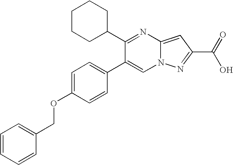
C1=C(C2=CC=C(OCC3=CC=CC=C3)C=C2)C(C2CCCCC2)=NC2=CC(C(O)=O)=NN12
